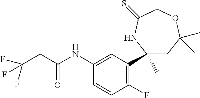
C1(C)(C2=C(F)C=CC(NC(=O)CC(F)(F)F)=C2)CC(C)(C)OCC(=S)N1
